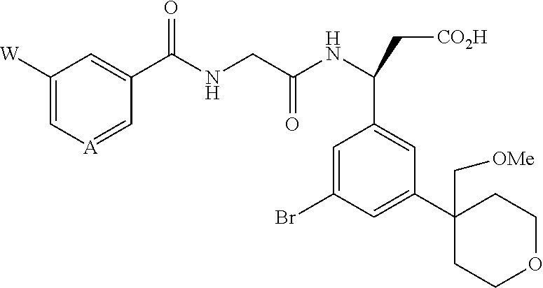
C1([W])=C[A]=CC(C(NCC(NC(C[CO2H])C2=CC(C3(C[OMe])CCOCC3)=CC(Br)=C2)=O)=O)=C1
